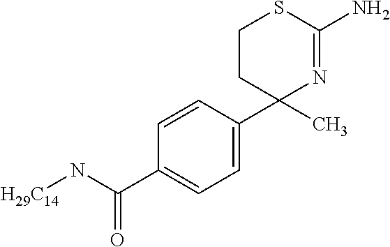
C1CSC(N)=NC1(C)C1=CC=C(C(N[H29C14])=O)C=C1
